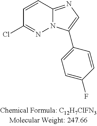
C1=C(F)C=CC(C2=CN=C3N2N=C(Cl)C=C3)=C1
